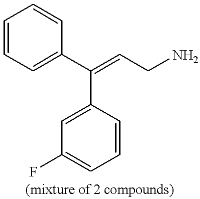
C1=CC=C(C(=CCN)C2=CC(F)=CC=C2)C=C1
